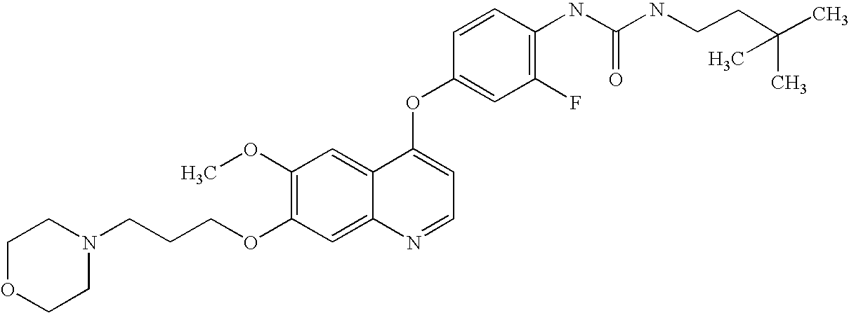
C1=CC(OC2=CC=NC3=CC(OCCCN4CCOCC4)=C(OC)C=C23)=CC(F)=C1NC(=O)NCCC(C)(C)C
